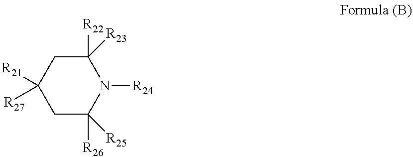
N1([R24])C([R23])([R22])CC([R21])([R27])CC1([R26])[R25]
